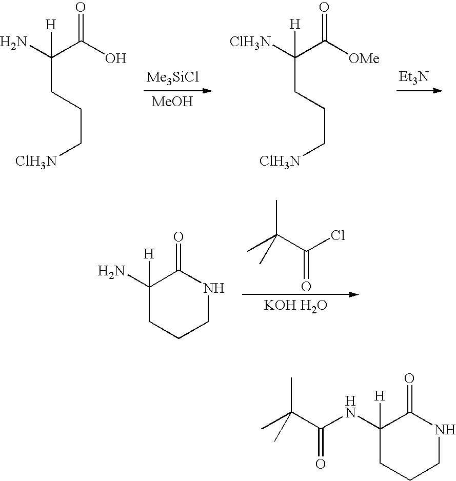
NC(C(O)=O)(CCC[ClH3N])[H].[Me3SiCl].[MeOH].[ClH3N]C(C([OMe])=O)(CCC[ClH3N])[H].[Et3N].NC1([H])C(=O)NCCC1.CC(C(Cl)=O)(C)C.[KOH H2O].CC(C(=O)NC1([H])C(=O)NCCC1)(C)C
